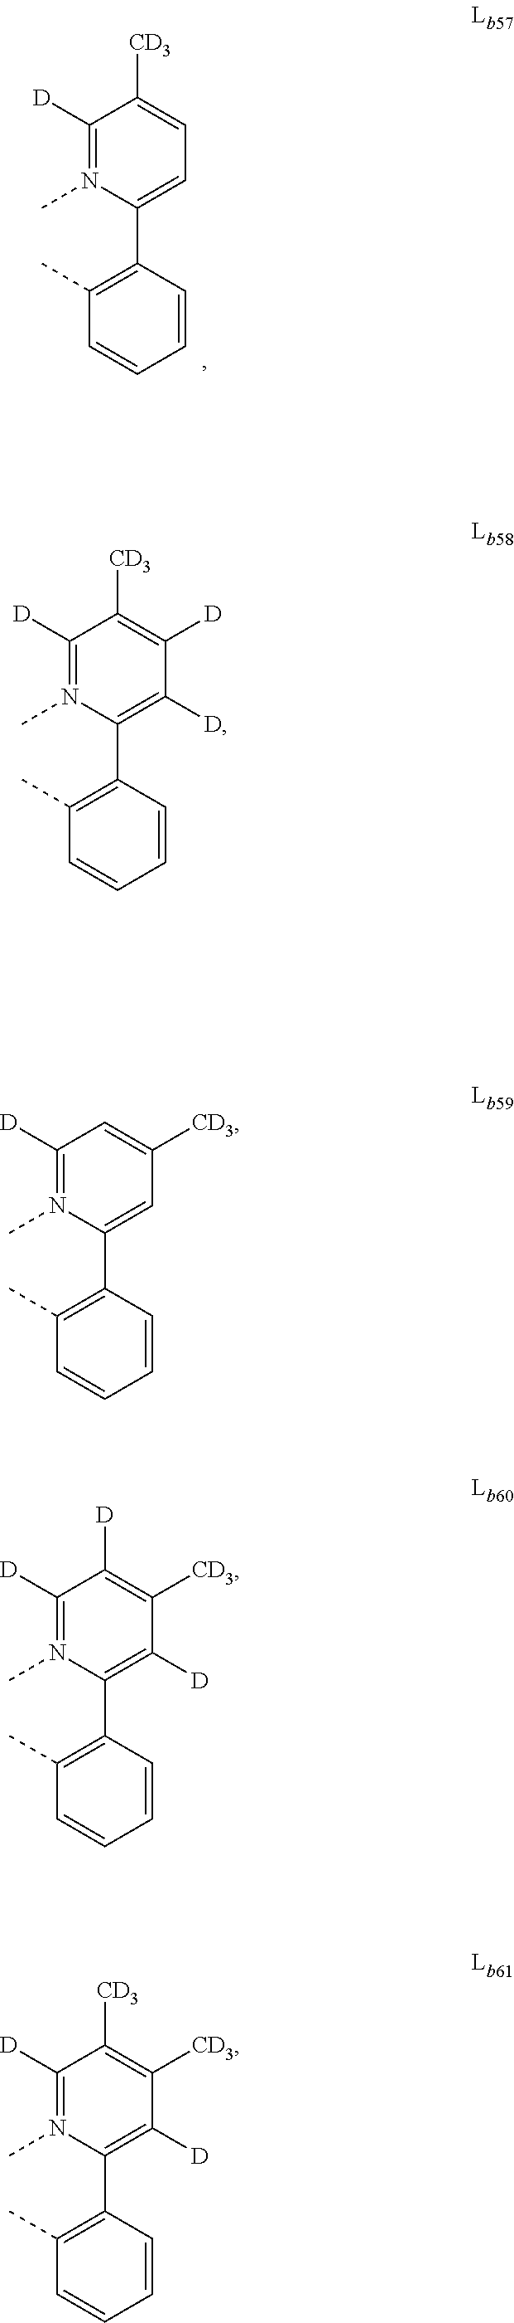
C1(C)=C(C2=C([D])C([D])=C([CD3])C([D])=N2C)C=CC=C1.C1(C)=C(C2=CC([CD3])=CC([D])=N2C)C=CC=C1.C1(C)=C(C2=C([D])C([CD3])=C([D])C([D])=N2C)C=CC=C1.C1(C)=C(C2=C([D])C([CD3])=C([CD3])C([D])=N2C)C=CC=C1.C1(C)=C(C2=CC=C([CD3])C([D])=N2C)C=CC=C1
